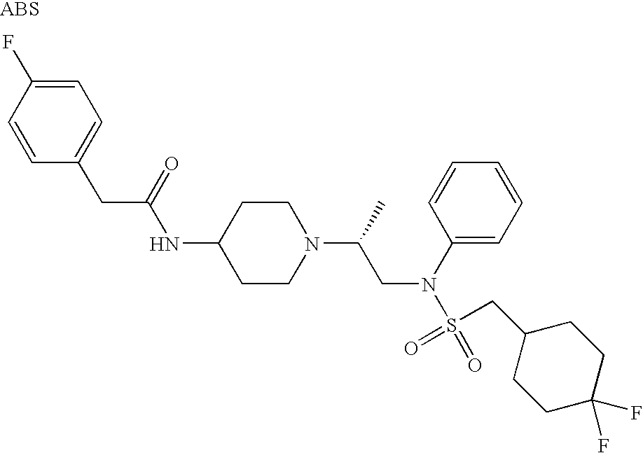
C(C(=O)NC1CCN(C(C)CN(C2=CC=CC=C2)S(=O)(CC2CCC(F)(F)CC2)=O)CC1)C1=CC=C(F)C=C1
